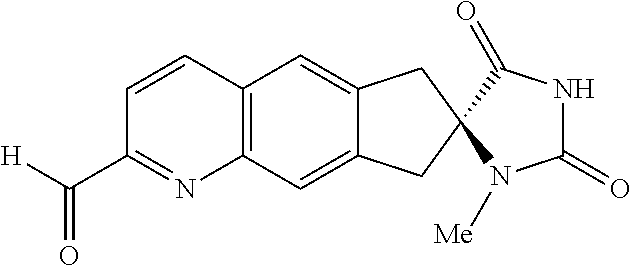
C12=C(C=C3C(=C1)CC1(C3)C(=O)NC(=O)N1[Me])N=C(C([H])=O)C=C2
